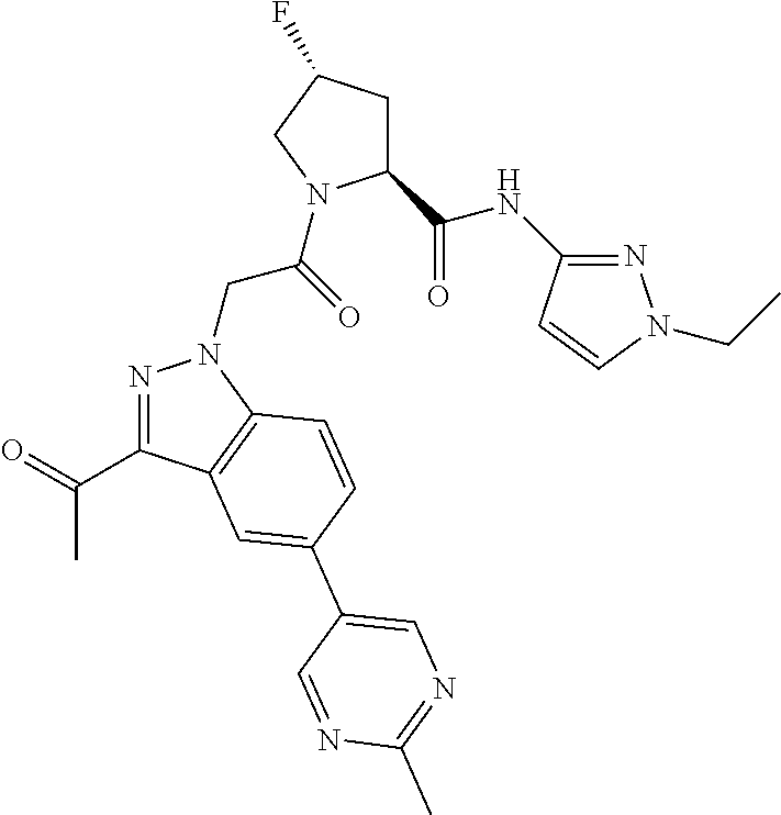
C1(C(NC2=NN(CC)C=C2)=O)CC(F)CN1C(CN1N=C(C(C)=O)C2=C1C=CC(C1=CN=C(C)N=C1)=C2)=O
